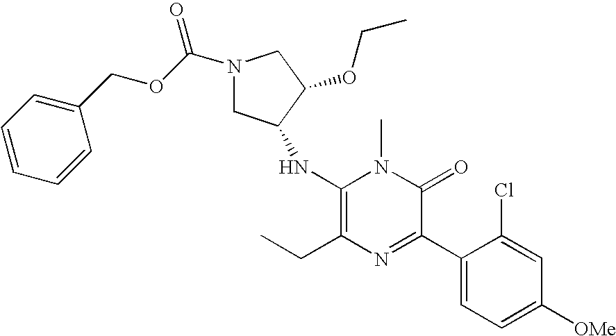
C1(NC2CN(C(OCC3=CC=CC=C3)=O)CC2OCC)=C(CC)N=C(C2=CC=C([OMe])C=C2Cl)C(=O)N1C
